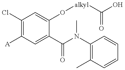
C1(Cl)=C([A])C=C(C(N(C2=C(C)C=CC=C2)C)=O)C(O[alkyl]C(O)=O)=C1
